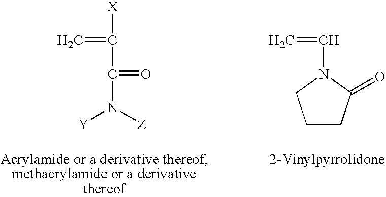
[X]C(=C)C(=O)N([Z])[Y].C(=C)N1C(=O)CCC1
